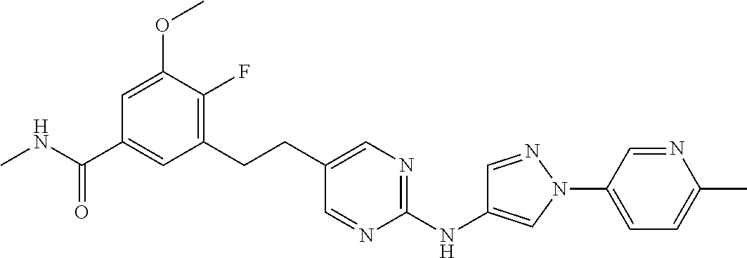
C1=C(OC)C(F)=C(CCC2=CN=C(NC3=CN(C4=CC=C(C)N=C4)N=C3)N=C2)C=C1C(NC)=O
